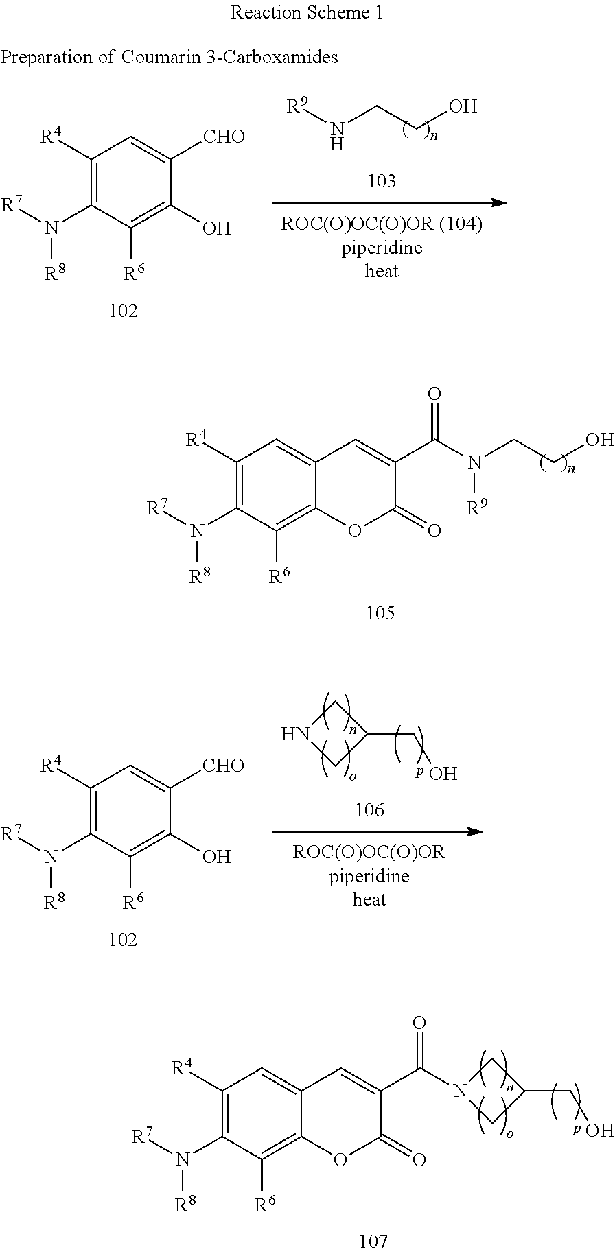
C1([R4])=C(N([R7])[R8])C([R6])=C2C(=C1)C=C(C(N(CCO)[R9])=O)C(=O)O2.[R9]NCCO.C1([R4])=C(N([R7])[R8])C([R6])=C(O)C([CHO])=C1.C1([R4])=C(N([R7])[R8])C([R6])=C2C(=C1)C=C(C(=O)N1CC(CO)C1)C(=O)O2.N1CC(CO)C1.C1([R4])=C(N([R7])[R8])C([R6])=C(O)C([CHO])=C1
